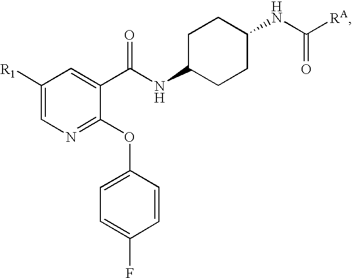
N1=C(OC2=CC=C(F)C=C2)C(C(NC2CCC(NC([RA])=O)CC2)=O)=CC([R1])=C1
